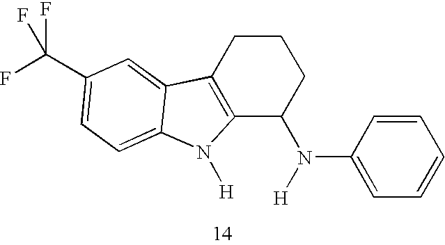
C12=C(CCCC1N([H])C1=CC=CC=C1)C1=CC(C(F)(F)F)=CC=C1N2[H]
